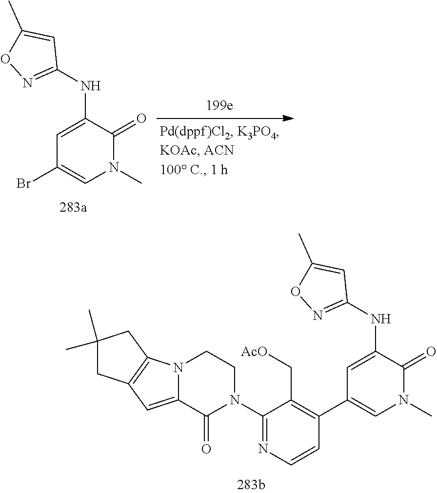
C1=C(NC2=NOC(C)=C2)C(=O)N(C)C=C1Br.C1=C(NC2=NOC(C)=C2)C(=O)N(C)C=C1C1=C(C[AcO])C(N2CCN3C(=CC4=C3CC(C)(C)C4)C2=O)=NC=C1
